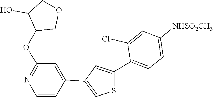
C1(C2=CC(C3=CC(OC4C(O)COC4)=NC=C3)=CS2)=CC=C([NHSO2CH3])C=C1Cl
